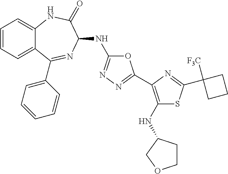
C1=CC=C2C(=C1)NC(=O)C(NC1=NN=C(C3=C(NC4CCOC4)SC(C4([F3C])CCC4)=N3)O1)N=C2C1=CC=CC=C1
